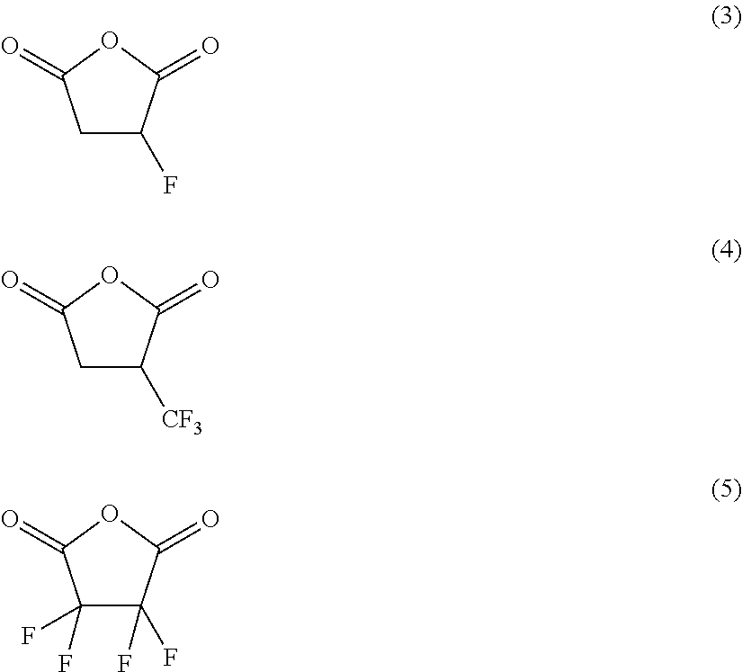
C1C(F)C(=O)OC1=O.C1C([CF3])C(=O)OC1=O.C1(F)(F)C(F)(F)C(=O)OC1=O
